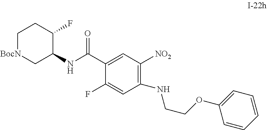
N(C1=C([NO2])C=C(C(NC2C[BocN]CCC2F)=O)C(F)=C1)CCOC1=CC=CC=C1
